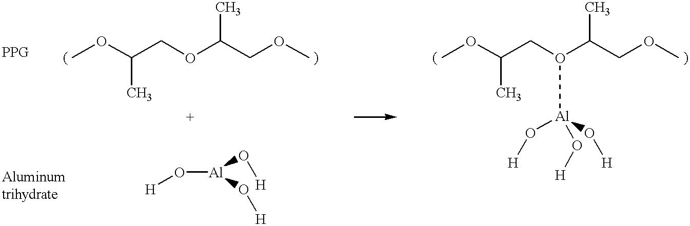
COC(COC(COC)C)C.COC(CO(C(COC)C)[Al](O[H])(O[H])O[H])C.O([Al](O[H])O[H])[H]
